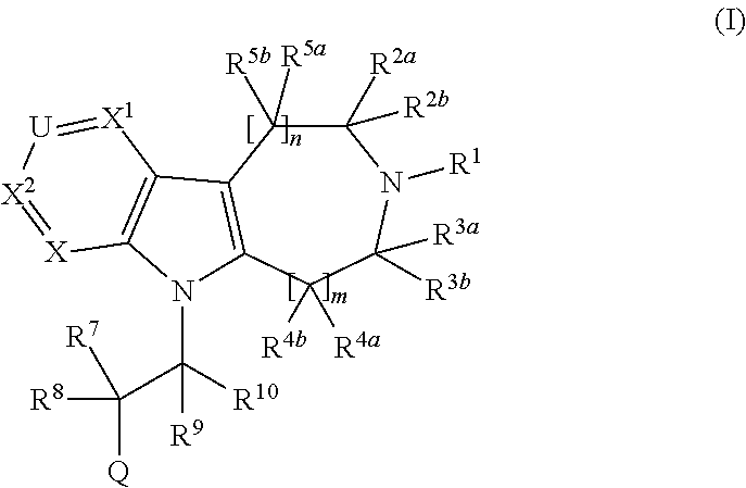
C1([R5b])([R5a])C([R2a])([R2b])N([R1])C([R3b])([R3a])C([R4b])([R4a])C2=C1C1=C(N2C([R9])([R10])C([R8])([Q])[R7])[X]=[X2][U]=[X1]1
